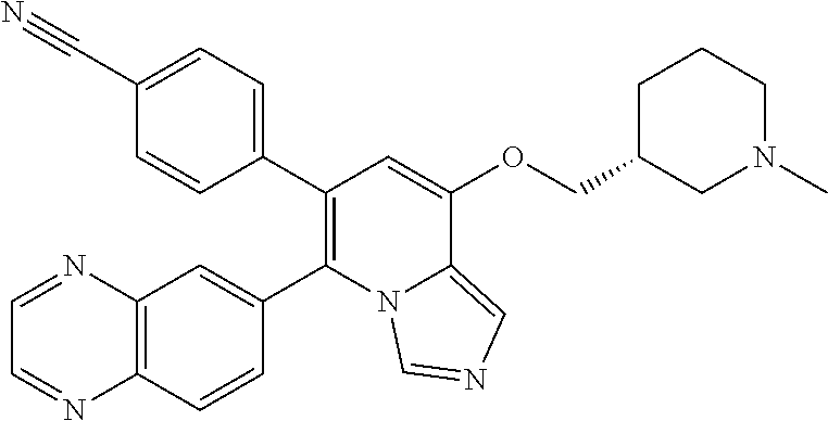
C1=NC2=C(N=C1)C=CC(C1=C(C3=CC=C(C#N)C=C3)C=C(OCC3CCCN(C)C3)C3=CN=CN13)=C2
